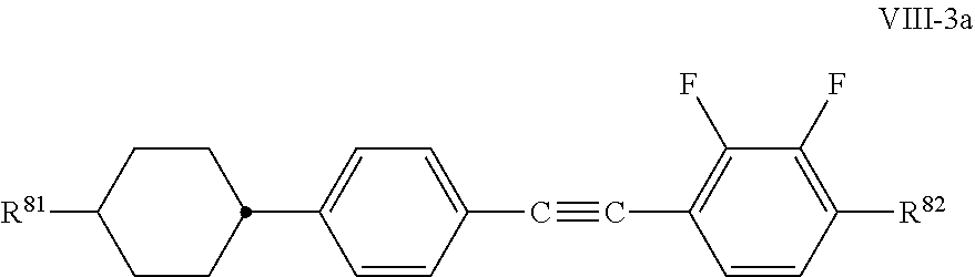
C1=CC([R82])=C(F)C(F)=C1C#CC1=CC=C(C2CCC([R81])CC2)C=C1
